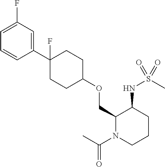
C1(COC2CCC(C3=CC(F)=CC=C3)(F)CC2)N(C(C)=O)CCCC1NS(C)(=O)=O
